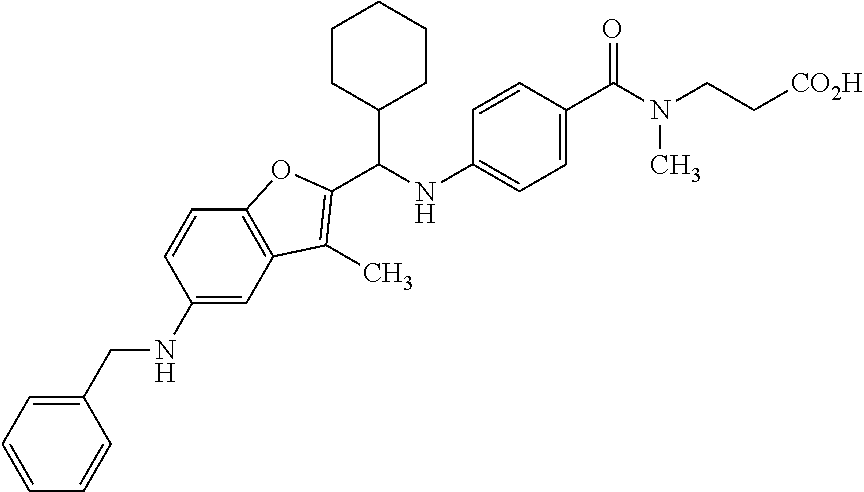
C1=C(C(N(CC[CO2H])C)=O)C=CC(NC(C2CCCCC2)C2=C(C)C3=C(C=CC(NCC4=CC=CC=C4)=C3)O2)=C1
